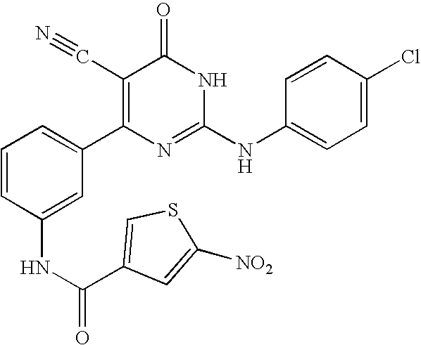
C1(NC(=O)C2=CSC([NO2])=C2)=CC(C2=C(C#N)C(=O)NC(NC3=CC=C(Cl)C=C3)=N2)=CC=C1
